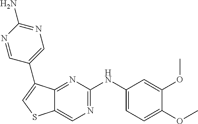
C1(OC)=CC=C(NC2=NC=C3C(=N2)C(C2=CN=C(N)N=C2)=CS3)C=C1OC
